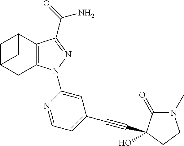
C12=C(C(C(=O)N)=NN1C1=CC(C#CC3(O)C(=O)N(C)CC3)=CC=N1)C1CC(C2)C1
